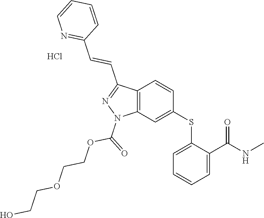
C1(SC2=CC3=C(C=C2)C(C=CC2=NC=CC=C2)=NN3C(=O)OCCOCCO)=CC=CC=C1C(NC)=O.Cl
